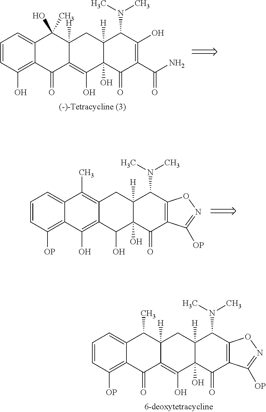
C1=CC([OP])=C2C(=C1)C(C)C1([H])C(=C(O)C3(O)C([H])(C1)C(N(C)C)C1=C(C3=O)C([OP])=NO1)C2=O.C1=CC(O)=C2C(=C1)C(O)(C)C1([H])C(=C(O)C3(O)C([H])(C1)C(N(C)C)C(O)=C(C(N)=O)C3=O)C2=O.C1=CC([OP])=C2C(=C1)C(C)=C1C(=C2O)C(O)C2(O)C([H])(C1)C(N(C)C)C1=C(C2=O)C([OP])=NO1
